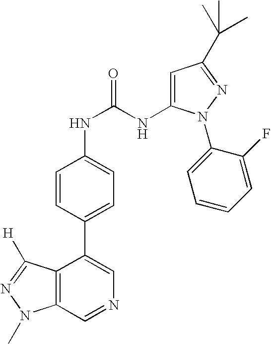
C12=C(C=NC=C1C1=CC=C(NC(NC3=CC(C(C)(C)C)=NN3C3=CC=CC=C3F)=O)C=C1)N(C)N=C2[H]
